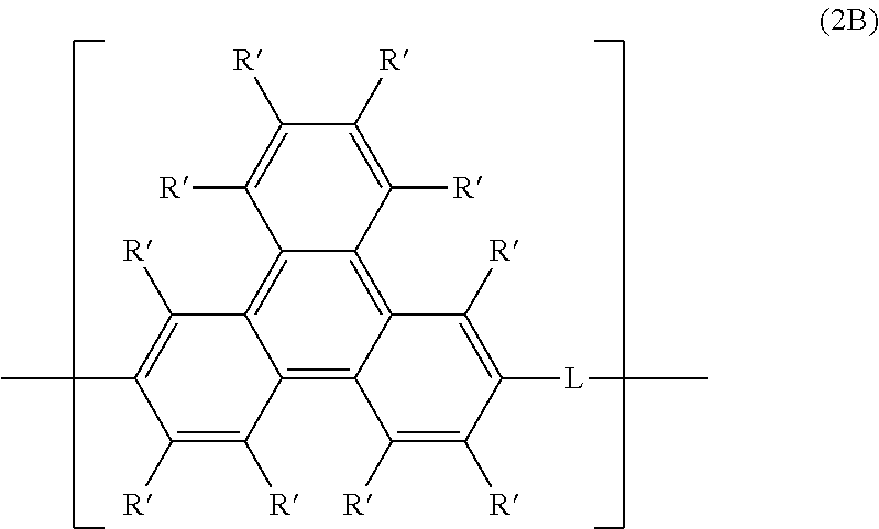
C12=C3C(=C4C(=C1C([R])=C([R])C([R])=C2[R])C([R])=C([L]C)C([R])=C4[R])C([R])=C([R])C(C)=C3[R]
